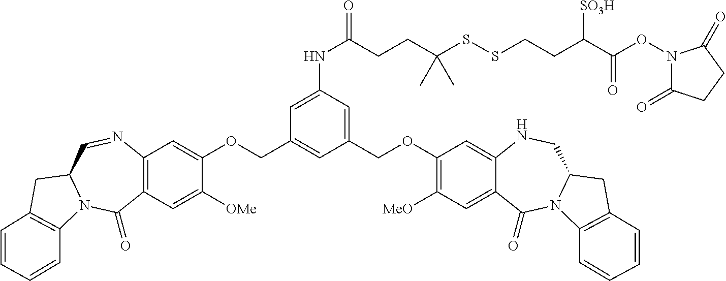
C12=C(C=C([OMe])C(OCC3=CC(COC4=C([MeO])C=C5C(=C4)NCC4N(C5=O)C5=C(C4)C=CC=C5)=CC(NC(=O)CCC(SSCCC(C(ON4C(=O)CCC4=O)=O)[SO3H])(C)C)=C3)=C1)C(=O)N1C(C=N2)CC2=C1C=CC=C2
